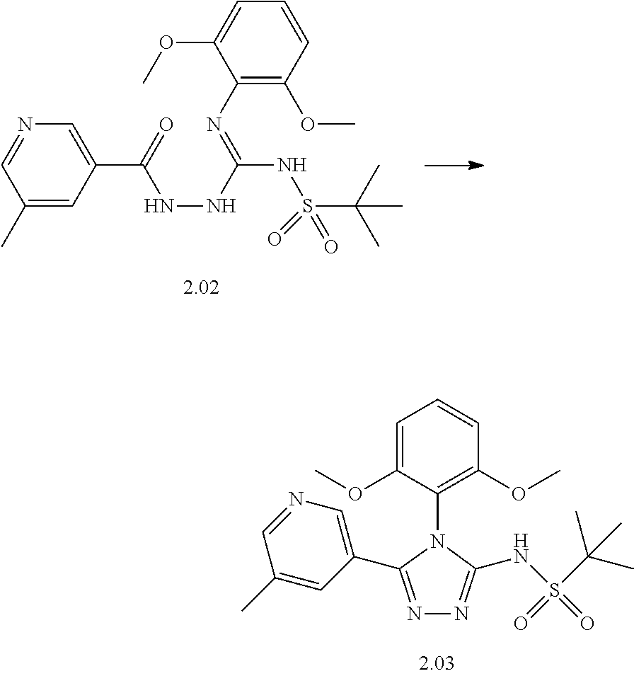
C1=CC(OC)=C(N=C(NS(C(C)(C)C)(=O)=O)NNC(C2=CN=CC(C)=C2)=O)C(OC)=C1.C1=C(OC)C(N2C(C3=CN=CC(C)=C3)=NN=C2NS(=O)(=O)C(C)(C)C)=C(OC)C=C1
